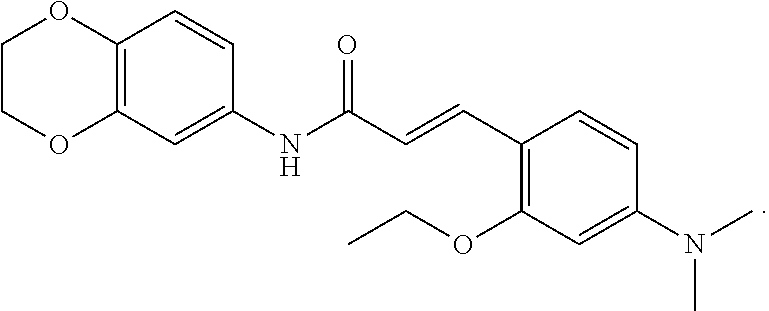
C12=C(C=C(NC(C=CC3=C(OCC)C=C(N(C)C)C=C3)=O)C=C1)OCCO2
